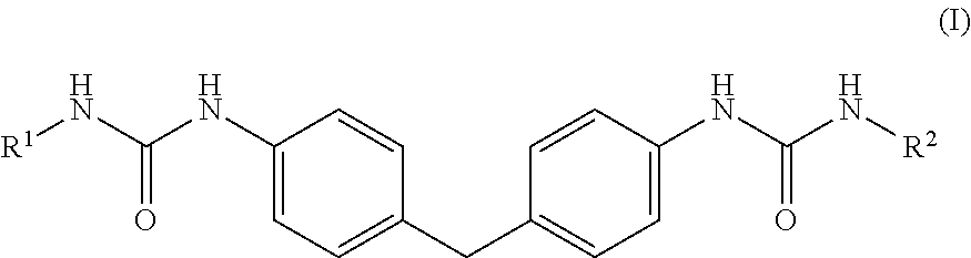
[R1]NC(=O)NC1=CC=C(CC2=CC=C(NC(=O)N[R2])C=C2)C=C1
